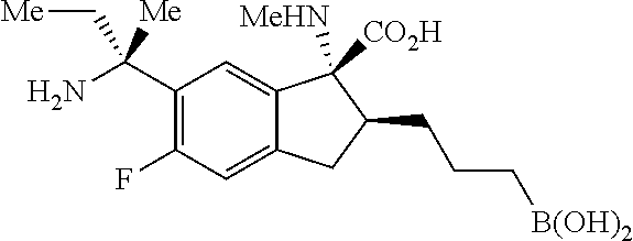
C1(C(N)(C[Me])[Me])=C(F)C=C2C(=C1)C([MeHN])([CO2H])C(CCC[B(OH)2])C2
